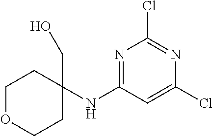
C1OCCC(CO)(NC2=NC(Cl)=NC(Cl)=C2)C1
